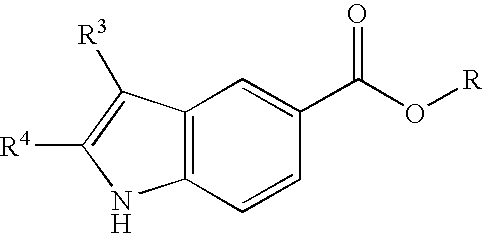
C12=C(C=CC(C(O[R])=O)=C1)NC([R4])=C2[R3]
